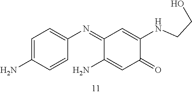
C1=C(N)C=CC(N=C2C(N)=CC(=O)C(NCCO)=C2)=C1
